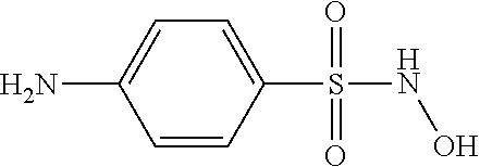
C1=CC(S(NO)(=O)=O)=CC=C1N
